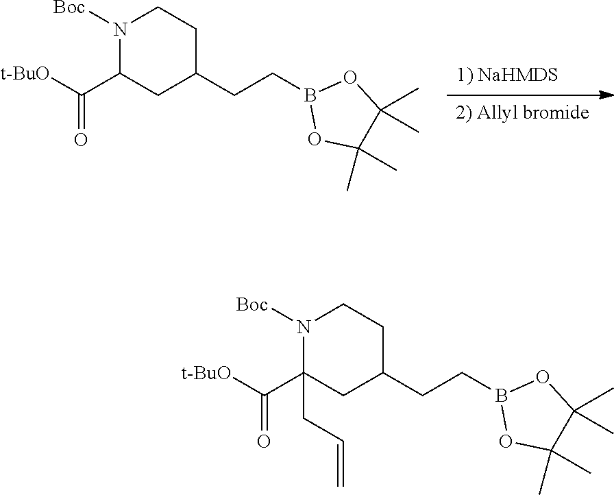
[1) NaHMDS].[2) Allyl bromide].C1(C([t-BuO])=O)CC(CCB2OC(C)(C)C(C)(C)O2)CCN1[Boc].C1(C([t-BuO])=O)(CC=C)CC(CCB2OC(C)(C)C(C)(C)O2)CCN1[Boc]
